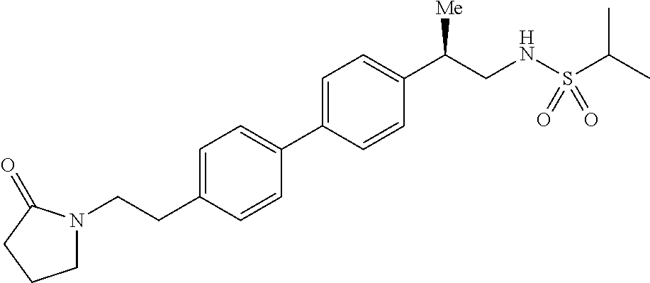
C1=C(CCN2CCCC2=O)C=CC(C2=CC=C(C(CNS(C(C)C)(=O)=O)[Me])C=C2)=C1
